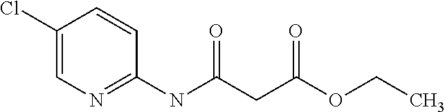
C1(Cl)=CN=C(NC(CC(OCC)=O)=O)C=C1
